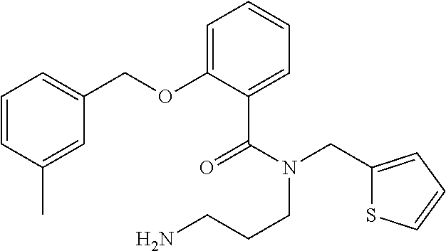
C1(COC2=CC=CC=C2C(N(CCCN)CC2=CC=CS2)=O)=CC=CC(C)=C1
